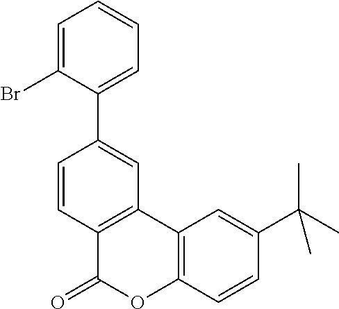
C1=CC2=C(C=C1C1=CC=CC=C1Br)C1=C(OC2=O)C=CC(C(C)(C)C)=C1
